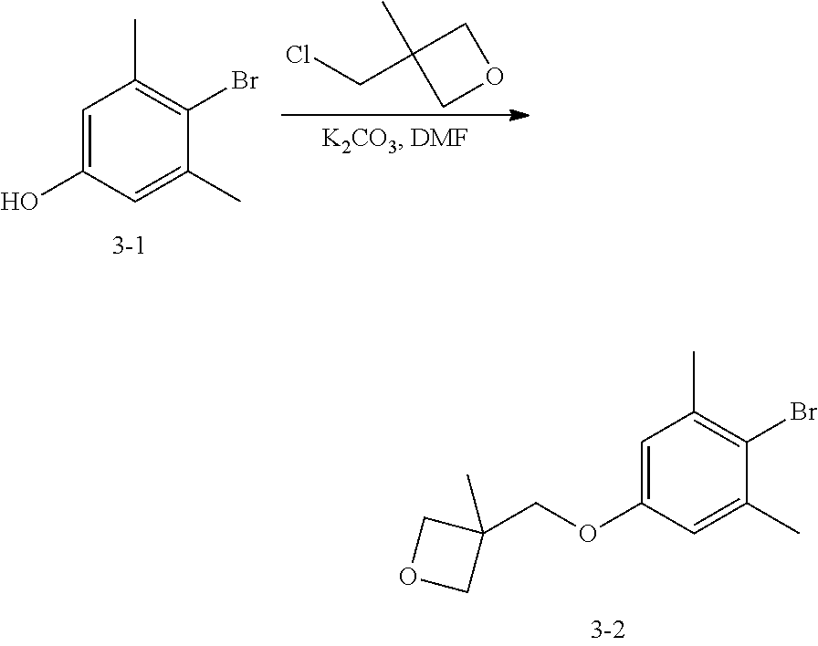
C1=C(O)C=C(C)C(Br)=C1C.C(C1(C)COC1)Cl.C1=C(OCC2(C)COC2)C=C(C)C(Br)=C1C
